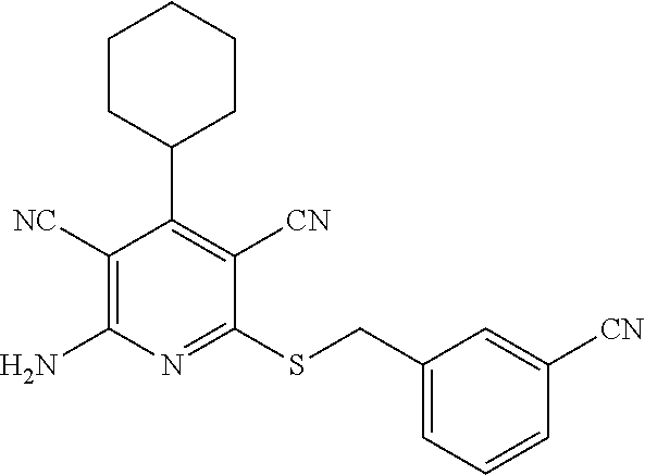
C1([NC])=C(N)N=C(SCC2=CC=CC([CN])=C2)C([CN])=C1C1CCCCC1
